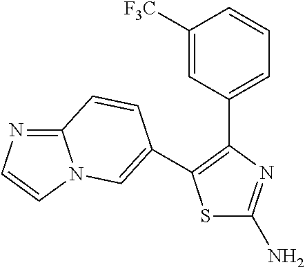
S1C(N)=NC(C2=CC=CC([F3C])=C2)=C1C1=CN2C(=NC=C2)C=C1
